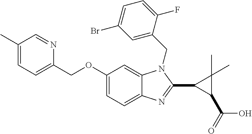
C1(OCC2=CC=C(C)C=N2)=CC=C2C(=C1)N(CC1=CC(Br)=CC=C1F)C(C1C(C(O)=O)C1(C)C)=N2
